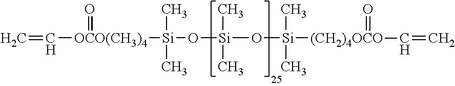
C=C[OCO(CH3)4](=O)[Si](C)(C)O[Si](C)(C)O[Si](C)(C)[(CH2)4OCO](C=C)=O
